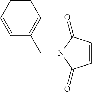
C1=CC(CN2C(=O)C=CC2=O)=CC=C1
